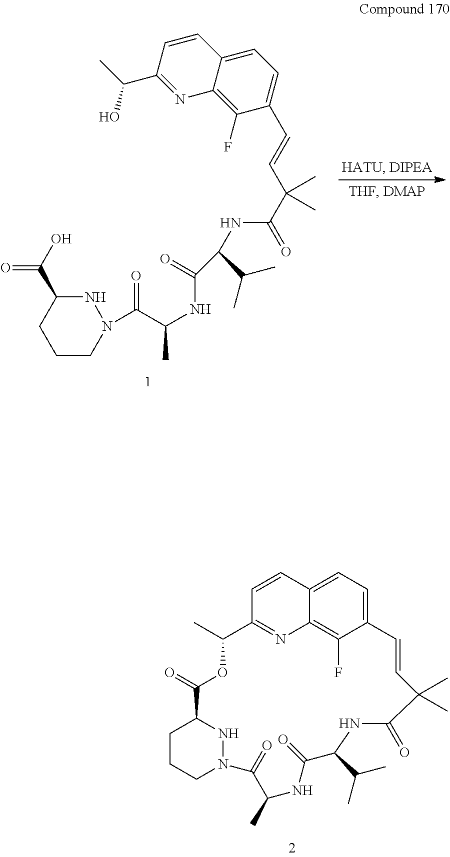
C1CN(C(=O)C(C)NC(=O)C(NC(=O)C(C=CC2=CC=C3C(=C2F)N=C(C(C)O)C=C3)(C)C)C(C)C)NC(C(O)=O)C1.C1CCN2NC1C(=O)OC(C)C1=NC3=C(F)C(=CC=C3C=C1)C=CC(C)(C)C(=O)NC(C(C)C)C(=O)NC(C)C2=O
